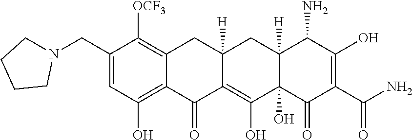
C1(CN2CCCC2)=CC(O)=C2C(=C1[OCF3])CC1([H])CC3([H])C(N)C(O)=C(C(=O)N)C(=O)C3(O)C(O)=C1C2=O
